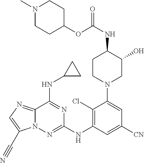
C12=NC=C(C#N)N1N=C(NC1=C(Cl)C(N3CC(O)C(NC(OC4CCN(C)CC4)=O)CC3)=CC([CN])=C1)N=C2NC1CC1
